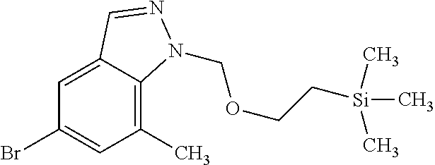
C1(C)=C2C(=CC(Br)=C1)C=NN2COCC[Si](C)(C)C
